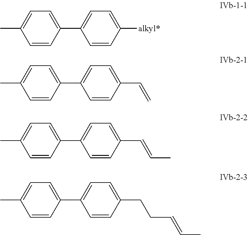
C1=CC([alkyl*])=CC=C1C1=CC=C(C)C=C1.C1=CC(C=C)=CC=C1C1=CC=C(C)C=C1.C1=CC(C=CC)=CC=C1C1=CC=C(C)C=C1.C1=CC(CCC=CC)=CC=C1C1=CC=C(C)C=C1
